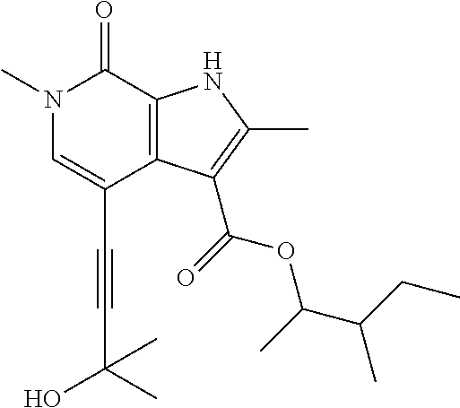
C(C1=CN(C)C(=O)C2=C1C(C(=O)OC(C(C)CC)C)=C(C)N2)#CC(O)(C)C
